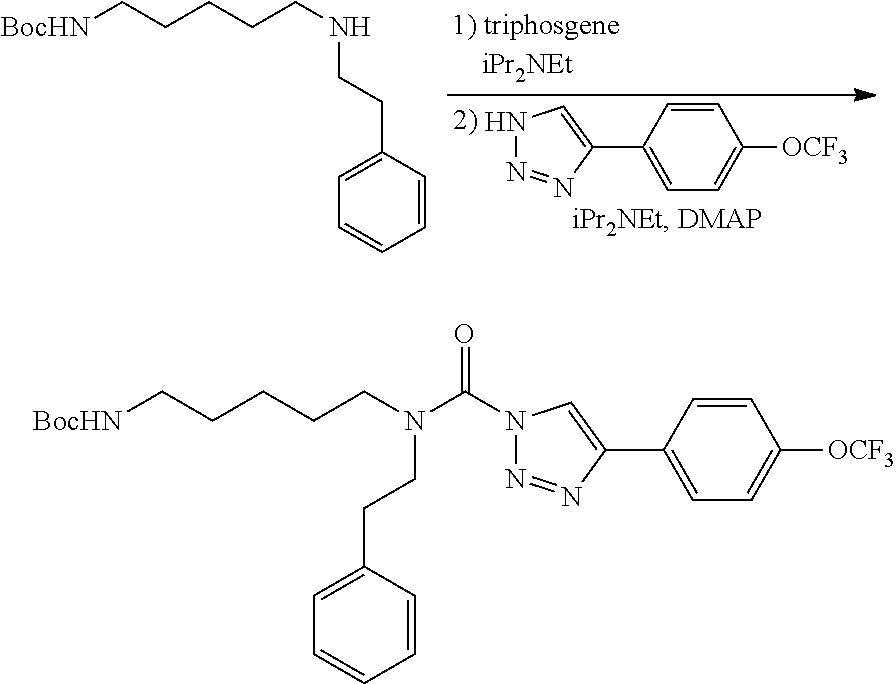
N1N=NC(C2=CC=C([OCF3])C=C2)=C1.[BocHN]CCCCCNCCC1=CC=CC=C1.[BocHN]CCCCCN(C(N1N=NC(C2=CC=C([OCF3])C=C2)=C1)=O)CCC1=CC=CC=C1
